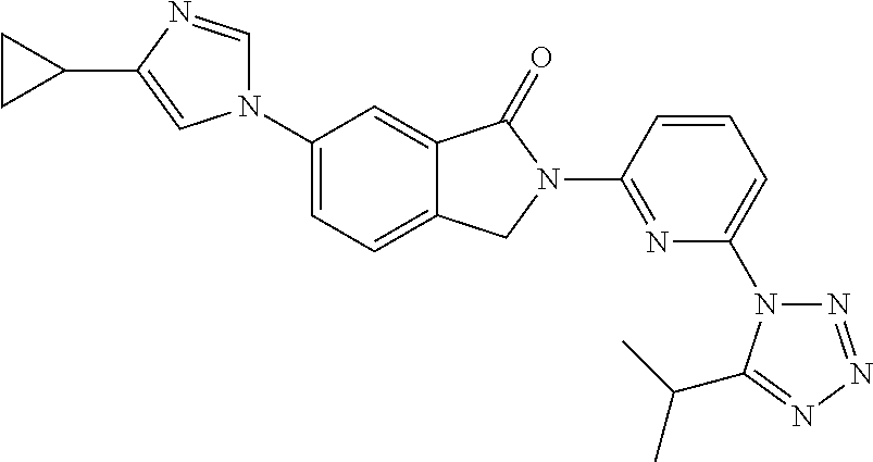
N1(C2=CC=C3C(=C2)C(=O)N(C2=NC(N4N=NN=C4C(C)C)=CC=C2)C3)C=NC(C2CC2)=C1
